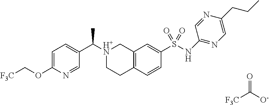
[F3C]C(=O)[O-].[F3C]COC1=CC=C(C([H+N]2CCC3=C(C2)C=C(S(NC2=NC=C(CCC)N=C2)(=O)=O)C=C3)C)C=N1
